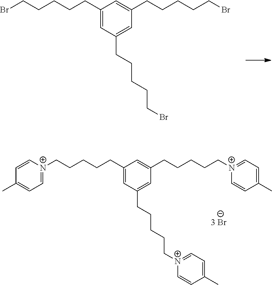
C1(CCCCCBr)=CC(CCCCCBr)=CC(CCCCCBr)=C1.C1(CCCCC[N+]2=CC=C(C)C=C2)=CC(CCCCC[N+]2=CC=C(C)C=C2)=CC(CCCCC[N+]2=CC=C(C)C=C2)=C1
